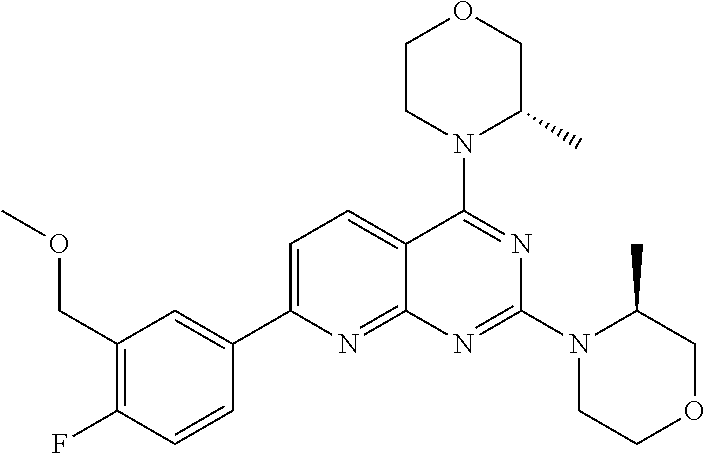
C1=C(C2=CC(COC)=C(F)C=C2)N=C2C(=C1)C(N1C(C)COCC1)=NC(N1CCOCC1C)=N2
